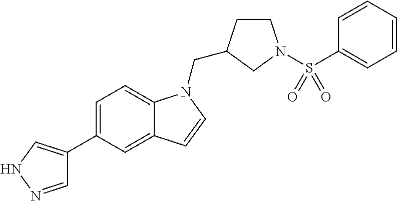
C1=NNC=C1C1=CC=C2C(=C1)C=CN2CC1CCN(S(C2=CC=CC=C2)(=O)=O)C1
